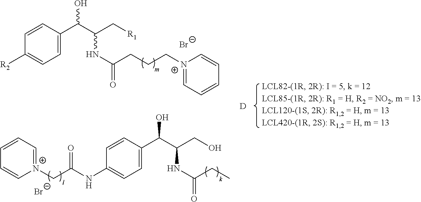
C1=CC(C(C(C[R1])NC(CCC[N+]2=CC=CC=C2)=O)O)=CC=C1[R2].[Br-].C1=CC=[N+](CC(NC2=CC=C(C(C(CO)NC(=O)CC)O)C=C2)=O)C=C1.[Br-].[D]
